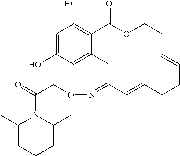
C1=C(O)C=C2C(=C1O)C(=O)OCCC=CCCC=CC(=NOCC(=O)N1C(C)CCCC1C)C2
